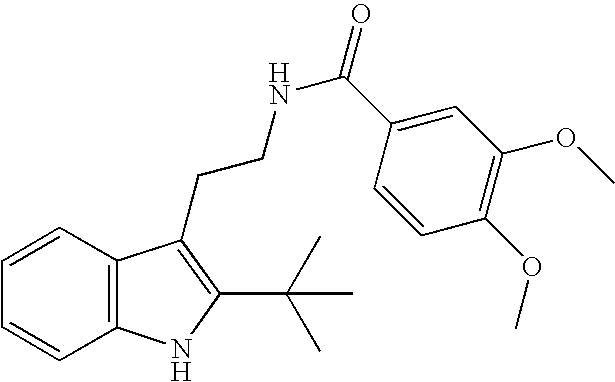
C1=CC2=C(C=C1)NC(C(C)(C)C)=C2CCNC(=O)C1=CC(OC)=C(OC)C=C1
